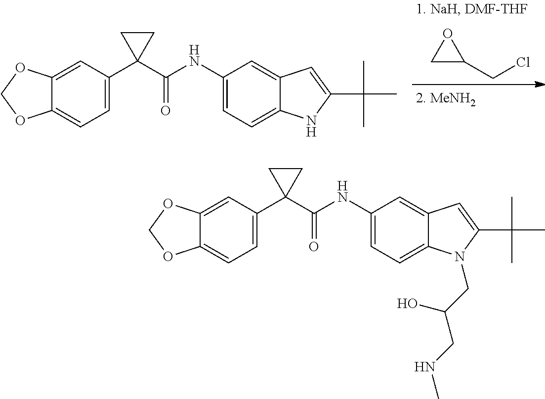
C1C(CCl)O1.C12=CC(C3(C(=O)NC4=CC=C5C(=C4)C=C(C(C)(C)C)N5)CC3)=CC=C1OCO2.C12=CC(C3(C(=O)NC4=CC=C5C(=C4)C=C(C(C)(C)C)N5CC(O)CNC)CC3)=CC=C1OCO2
